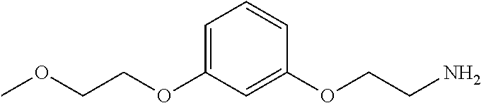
C(OC1=CC=CC(OCCN)=C1)COC
